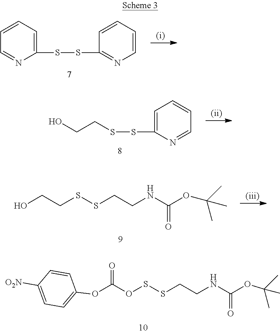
C1(SSC2=NC=CC=C2)=CC=CC=N1.C1=C(SSCCO)N=CC=C1.OCCSSCCNC(OC(C)(C)C)=O.O(C(OSSCCNC(OC(C)(C)C)=O)=O)C1=CC=C([O2N])C=C1
